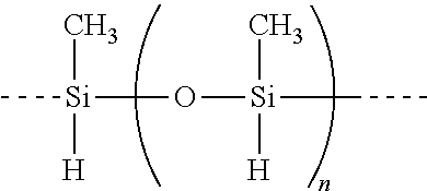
[Si](O[Si](CC)(C)[H])(C)([H])C
